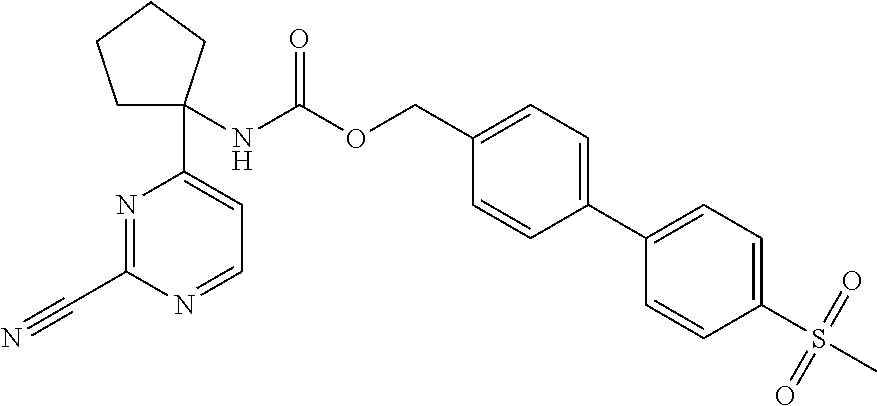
C1C(NC(=O)OCC2=CC=C(C3=CC=C(S(C)(=O)=O)C=C3)C=C2)(C2=CC=NC(C#N)=N2)CCC1
